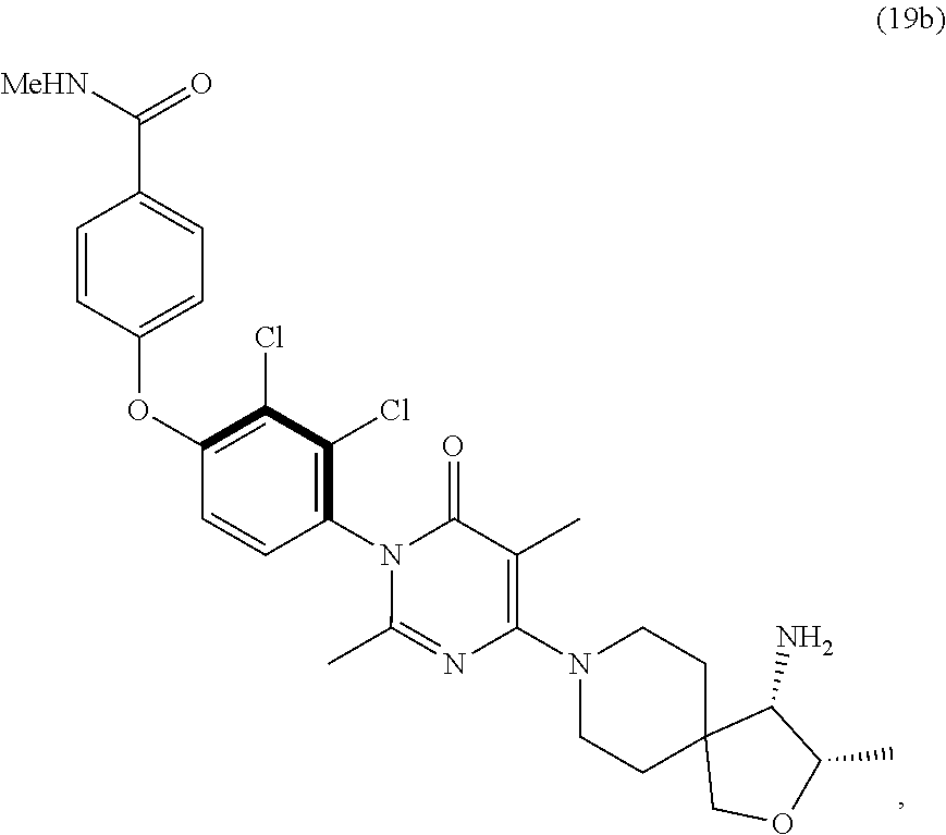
C1(OC2=CC=C(C(=O)[MeHN])C=C2)=C(Cl)C(Cl)=C(N2C(C)=NC(N3CCC4(CC3)COC(C)C4N)=C(C)C2=O)C=C1
